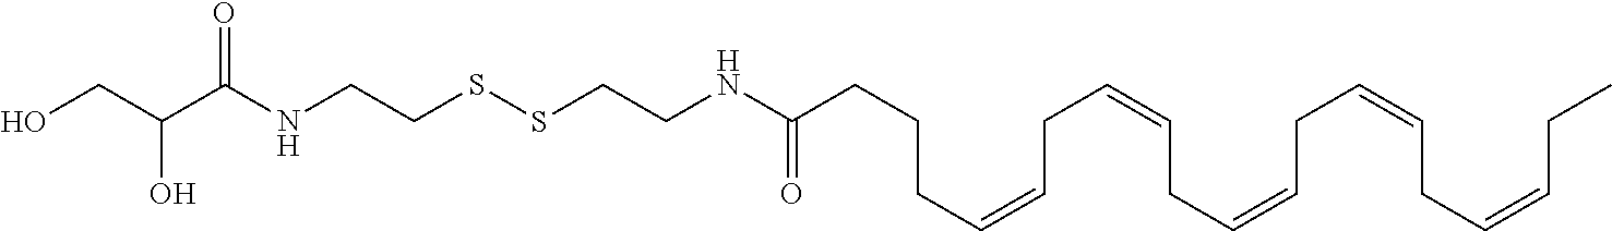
C(NCCSSCCNC(CCCC=CCC=CCC=CCC=CCC=CCC)=O)(=O)C(CO)O
